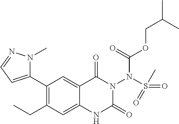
C1(C2=CC=NN2C)=C(CC)C=C2C(=C1)C(=O)N(N(S(=O)(C)=O)C(OCC(C)C)=O)C(=O)N2
